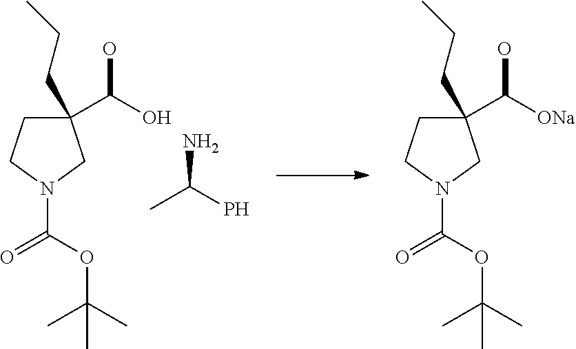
C1(C([ONa])O)(CCC)CCN(C(OC(C)(C)C)=O)C1.C1(C(O)O)(CCC)CCN(C(OC(C)(C)C)=O)C1.NC(C)P
